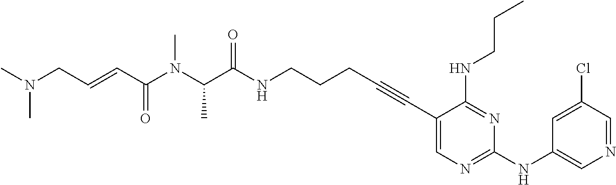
C1(C#CCCCNC(C(N(C(C=CCN(C)C)=O)C)C)=O)=CN=C(NC2=CN=CC(Cl)=C2)N=C1NCCC
